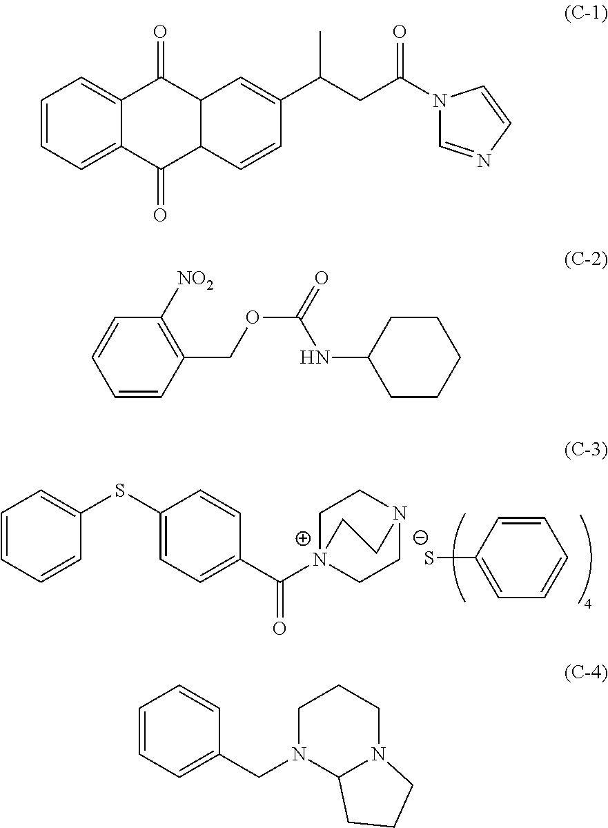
C1=CC=CC(SC2=CC=C(C([N+]34CCN(CC3)CC4)=O)C=C2)=C1.C1=CC([S-])=CC=C1.C1=CC=C2C(=C1)C(=O)C1C(C2=O)C=CC(C(CC(N2C=NC=C2)=O)C)=C1.C1=CC(COC(=O)NC2CCCCC2)=C([NO2])C=C1.C1=CC=C(CN2C3N(CCC2)CCC3)C=C1
